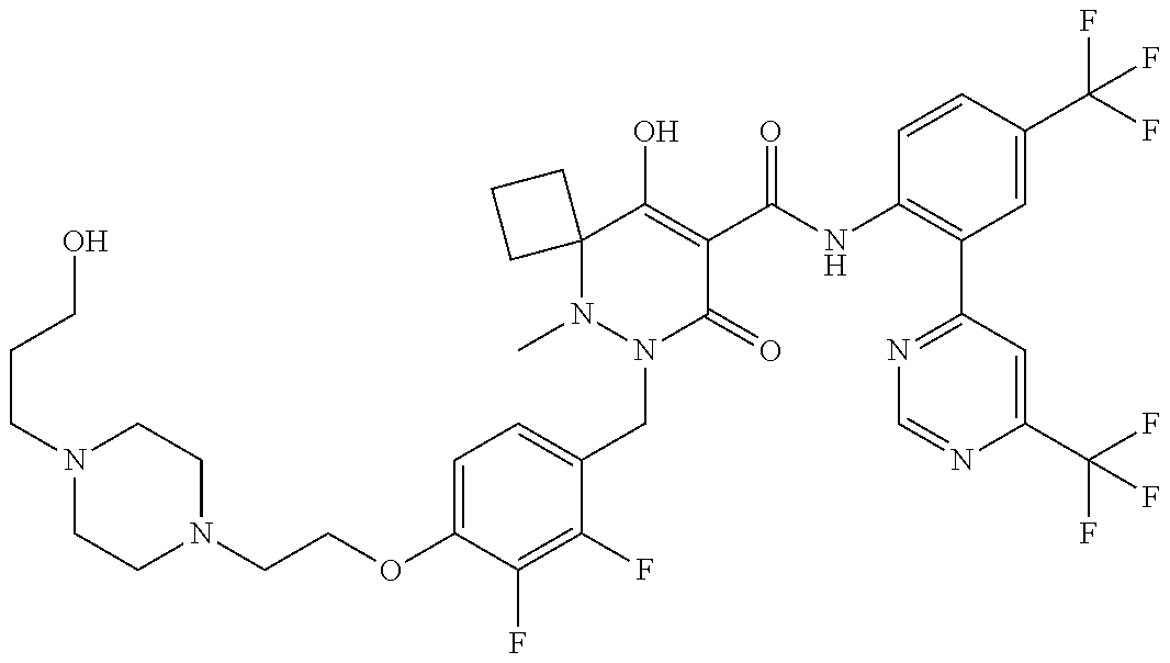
N1(C)N(CC2=CC=C(OCCN3CCN(CCCO)CC3)C(F)=C2F)C(=O)C(C(NC2=C(C3=NC=NC(C(F)(F)F)=C3)C=C(C(F)(F)F)C=C2)=O)=C(O)C12CCC2
